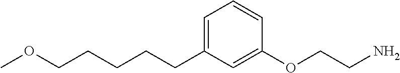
C(CCCCC1=CC=CC(OCCN)=C1)OC
